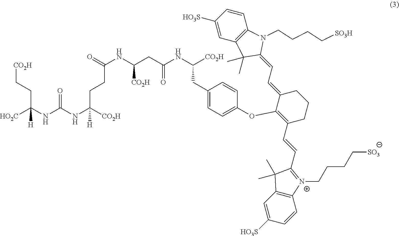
[HO2C]C(NC(NC([CO2H])(CCC(NC(CC(NC([CO2H])CC1=CC=C(OC2=C(C=CC3=[N+](CCCC[SO3])C4=C(C3(C)C)C=C([HO3S])C=C4)CCCC2=CC=C2N(CCCC[SO3H])C3=C(C2(C)C)C=C([HO3S])C=C3)C=C1)=O)[CO2H])=O)[H])=O)(CC[CO2H])[H]
